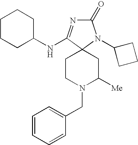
C1CN(CC2=CC=CC=C2)C([Me])CC12C(NC1CCCCC1)=NC(=O)N2C1CCC1
